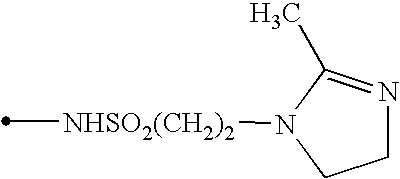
[NHSO2(CH2)2](C)N1CCN=C1C
